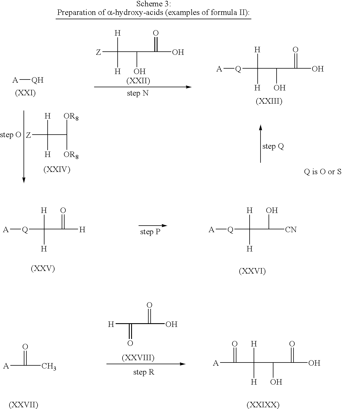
[A][QH].[Z]C([H])([H])C(O)C(=O)O.[A][Q]C([H])(C(O)C(=O)O)[H].[Z]C([H])(C([OR8])[OR8])[H].[A][Q]C([H])(C(=O)[H])[H].[A][Q]C([H])(C(O)[CN])[H].[A]C(=O)C.[H]C(=O)C(=O)O.[A]C(=O)C([H])([H])C(O)C(=O)O
